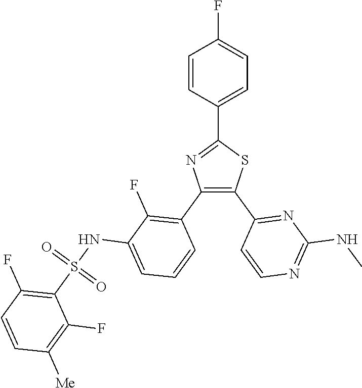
C1=C(C2=NC(C3=C(F)C(NS(C4=C(F)C=CC([Me])=C4F)(=O)=O)=CC=C3)=C(C3=NC(NC)=NC=C3)S2)C=CC(F)=C1
